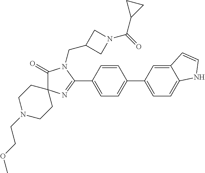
C1(=O)C2(N=C(C3=CC=C(C4=CC=C5C(=C4)C=CN5)C=C3)N1CC1CN(C(=O)C3CC3)C1)CCN(CCOC)CC2
